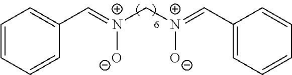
C([N+](=CC1=CC=CC=C1)[O-])[N+](=CC1=CC=CC=C1)[O-]
